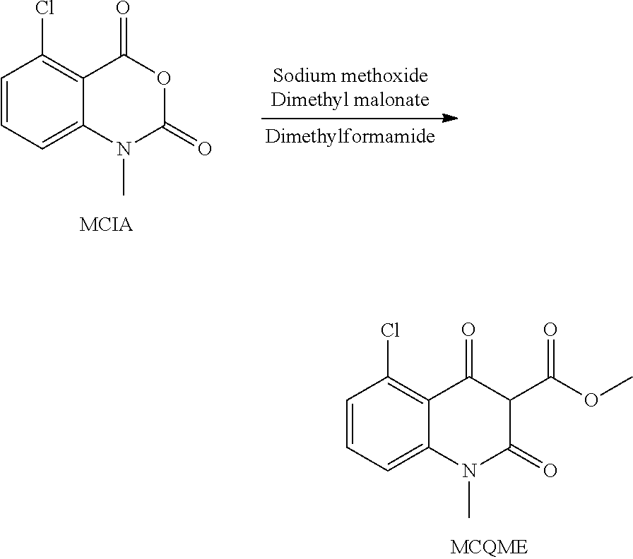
C1=CC=C2C(=C1Cl)C(=O)OC(=O)N2C.C1=CC=C2C(=C1Cl)C(=O)C(C(OC)=O)C(=O)N2C
